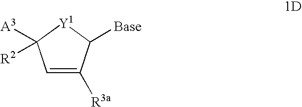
C1=C([R3a])C([Base])[Y1]C1([A3])[R2]
